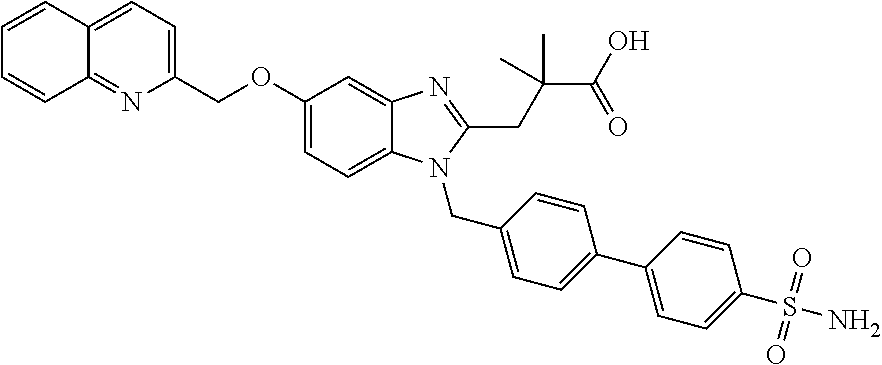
C1=CC2=CC=C(COC3=CC=C4C(=C3)N=C(CC(C(O)=O)(C)C)N4CC3=CC=C(C4=CC=C(S(=O)(=O)N)C=C4)C=C3)N=C2C=C1
